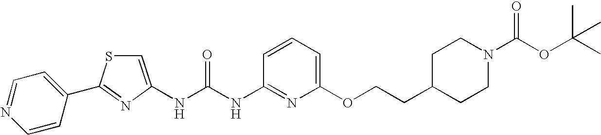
N(C(NC1=NC(OCCC2CCN(C(OC(C)(C)C)=O)CC2)=CC=C1)=O)C1=CSC(C2=CC=NC=C2)=N1
